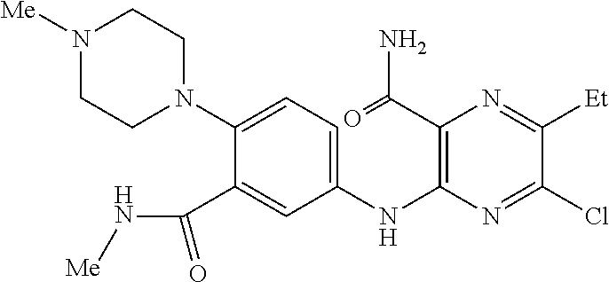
C1(N2CCN([Me])CC2)=CC=C(NC2=C(C(=O)N)N=C([Et])C(Cl)=N2)C=C1C(N[Me])=O
